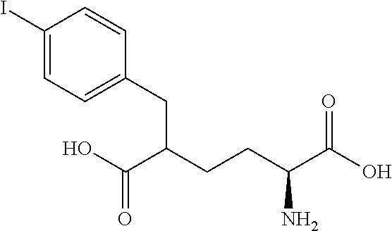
C(CC(C(O)=O)N)C(C(O)=O)CC1=CC=C(I)C=C1
